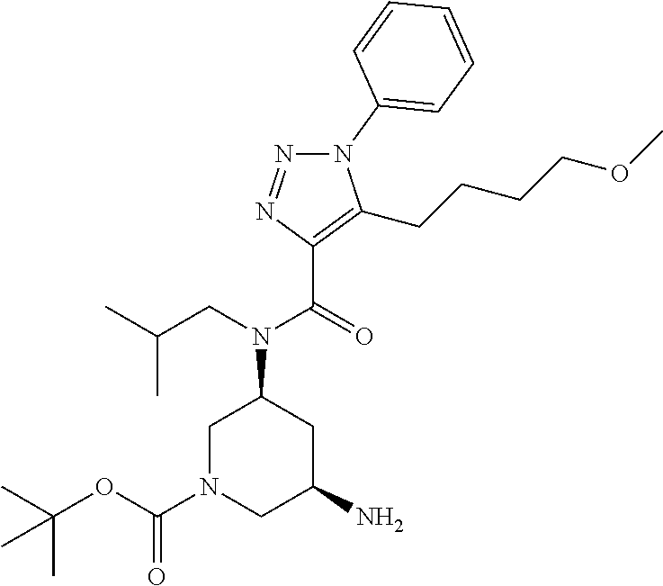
N1(C2=CC=CC=C2)N=NC(C(=O)N(CC(C)C)C2CN(C(OC(C)(C)C)=O)CC(N)C2)=C1CCCCOC
